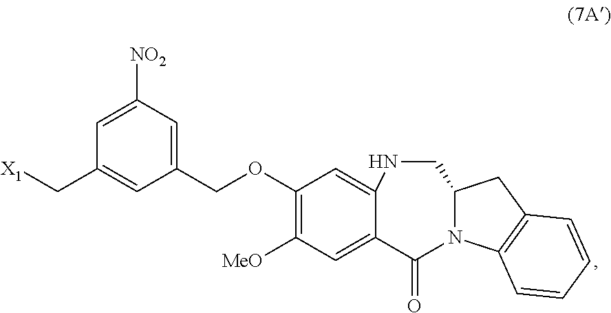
C1=C([NO2])C=C(COC2=C([MeO])C=C3C(=C2)NCC2CC4=C(C=CC=C4)N2C3=O)C=C1C[X1]
